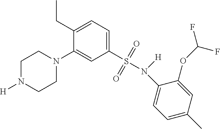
C1N([H])CCN(C2=CC(S(=O)(=O)N([H])C3=CC=C(C)C=C3OC(F)F)=CC=C2CC)C1
